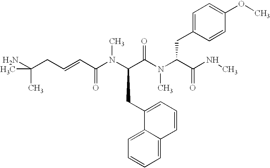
NC(CC=CC(N(C(C(N(C(C(NC)=O)CC1=CC=C(OC)C=C1)C)=O)CC1=CC=CC2=CC=CC=C12)C)=O)(C)C
